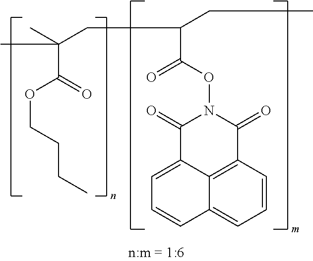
C(C(=O)OCCCC)(C)(CC(C(ON1C(=O)C2=CC=CC3=CC=CC(=C23)C1=O)=O)CC)C
